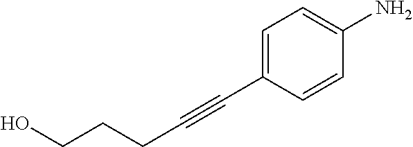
C(CCC#CC1=CC=C(N)C=C1)O
